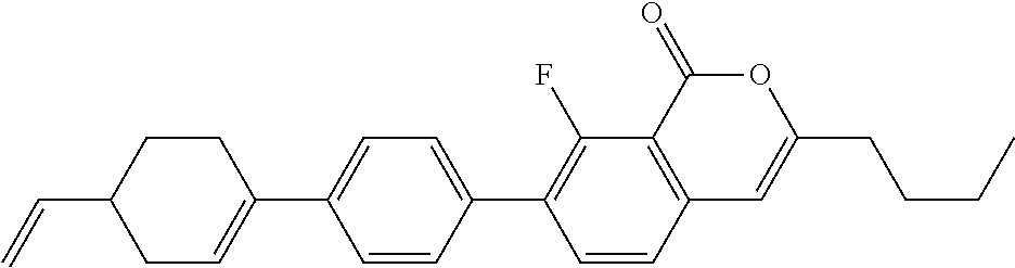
C12=C(C(=O)OC(CCCC)=C1)C(F)=C(C1=CC=C(C3=CCC(C=C)CC3)C=C1)C=C2
